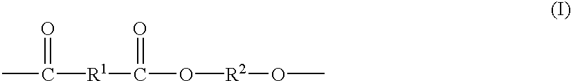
CC([R1]C(O[R2]OC)=O)=O
